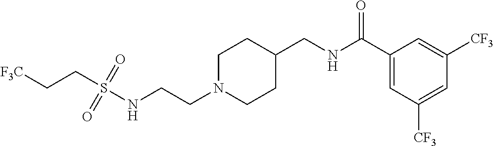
S(NCCN1CCC(CNC(C2=CC([CF3])=CC([CF3])=C2)=O)CC1)(=O)(=O)CC[F3C]
